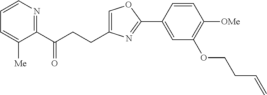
C1=C(CCC(C2=NC=CC=C2[Me])=O)N=C(C2=CC(OCCC=C)=C([OMe])C=C2)O1
